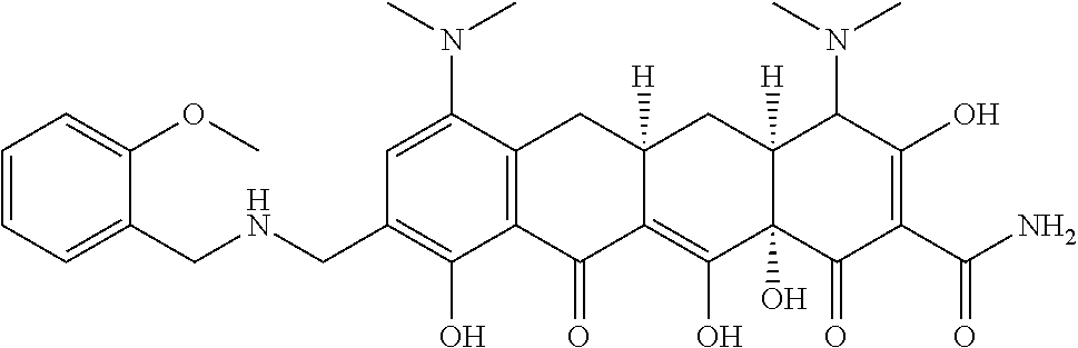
C1=C(N(C)C)C2=C(C(O)=C1CNCC1=CC=CC=C1OC)C(=O)C1=C(O)C3(O)C([H])(CC1([H])C2)C(N(C)C)C(O)=C(C(N)=O)C3=O
